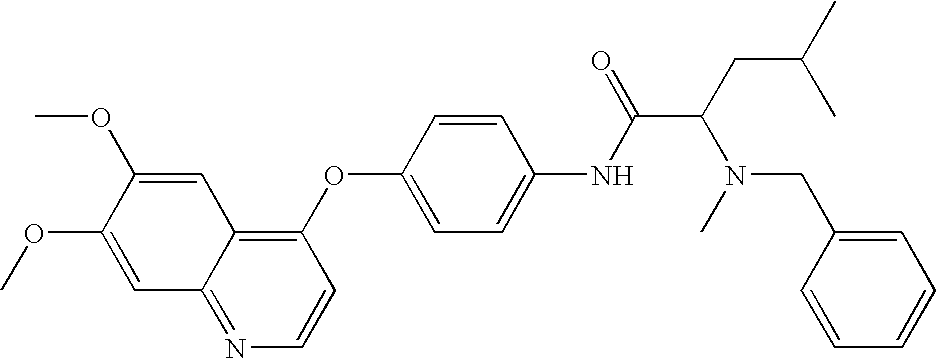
C1(OC2=CC=C(NC(=O)C(CC(C)C)N(C)CC3=CC=CC=C3)C=C2)=C2C(=NC=C1)C=C(OC)C(OC)=C2
